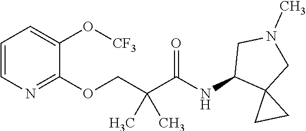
C1=CN=C(OCC(C(=O)NC2C3(CN(C)C2)CC3)(C)C)C(O[CF3])=C1
